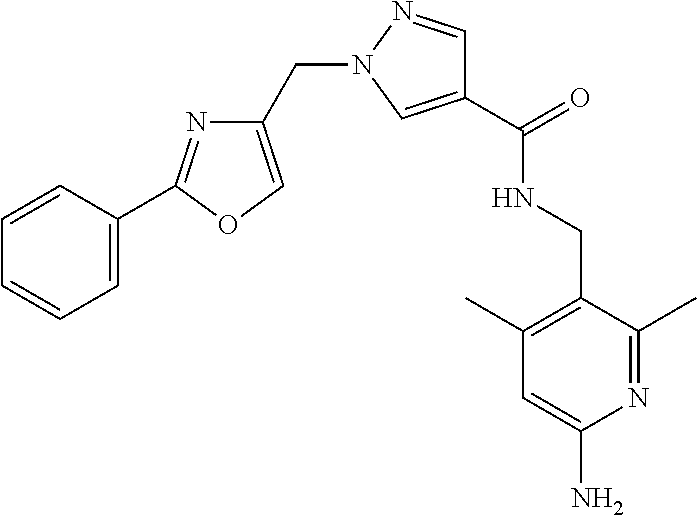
C1=CC(C2=NC(CN3N=CC(C(=O)NCC4=C(C)C=C(N)N=C4C)=C3)=CO2)=CC=C1
